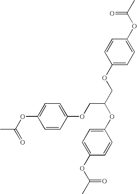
C1=CC(OCC(OC2=CC=C(OC(C)=O)C=C2)COC2=CC=C(OC(C)=O)C=C2)=CC=C1OC(C)=O
